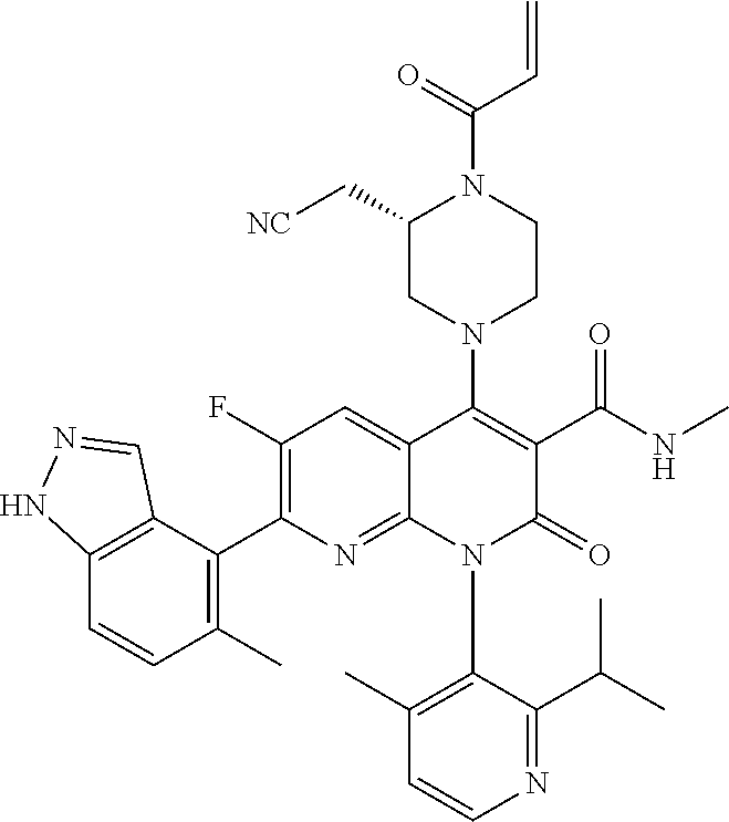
C12=C(C(C3=C(F)C=C4C(=N3)N(C3=C(C)C=CN=C3C(C)C)C(=O)C(C(NC)=O)=C4N3CCN(C(=O)C=C)C(C[NC])C3)=C(C)C=C1)C=NN2
